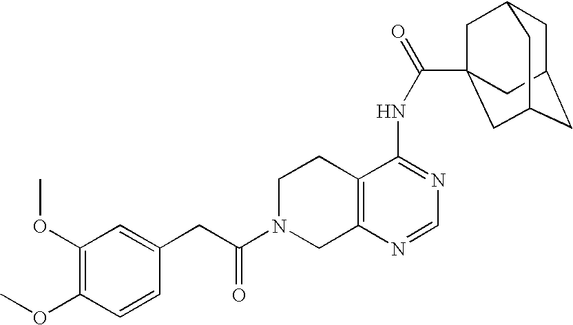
C1N(C(=O)CC2=CC(OC)=C(OC)C=C2)CC2=C(C1)C(NC(=O)C13CC4CC(CC(C1)C4)C3)=NC=N2
